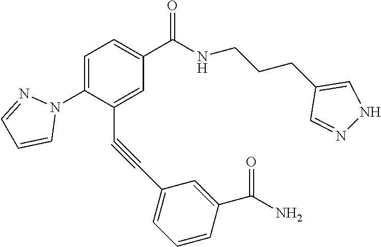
C1=C(N2N=CC=C2)C(C#CC2=CC=CC(C(N)=O)=C2)=CC(C(=O)NCCCC2=CNN=C2)=C1
